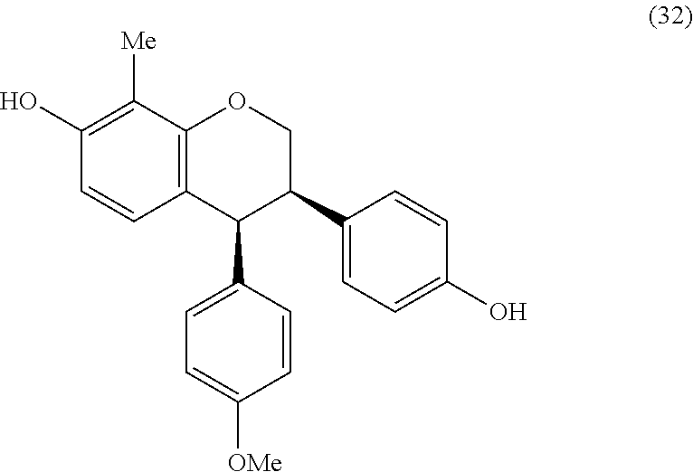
C1(O)=C([Me])C2=C(C=C1)C(C1=CC=C([OMe])C=C1)C(C1=CC=C(O)C=C1)CO2
